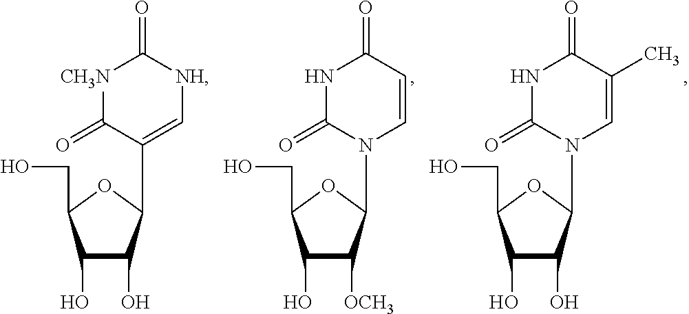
C1(O)C(O)C(N2C=C(C)C(=O)NC2=O)OC1CO.C1(O)C([OCH3])C(N2C=CC(=O)NC2=O)OC1CO.C1(O)C(O)C(C2=C[NH]C(=O)[CH3N]C2=O)OC1CO
